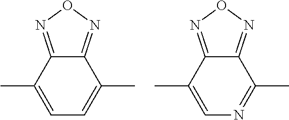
C12=NON=C1C(C)=CC=C2C.C12=NON=C1C(C)=NC=C2C
